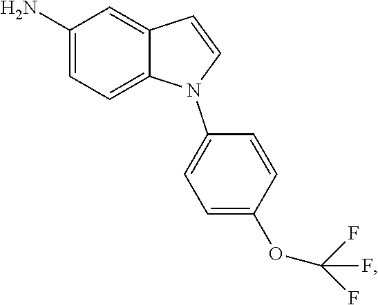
C1(N)=CC=C2C(=C1)C=CN2C1=CC=C(OC(F)(F)F)C=C1
